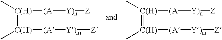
[C(H)]([C(H)](C)[(A][Y)m][Z])(C)[(A][Y)n][Z].[C(H)](=[C(H)](C)[(A][Y)m][Z])(C)[(A][Y)n][Z]
